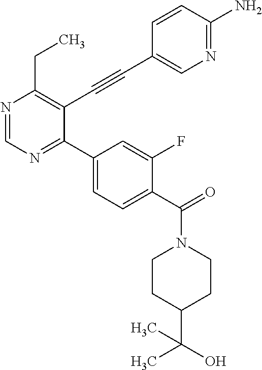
N1=CN=C(C2=CC=C(C(=O)N3CCC(C(O)(C)C)CC3)C(F)=C2)C(C#CC2=CN=C(N)C=C2)=C1CC
